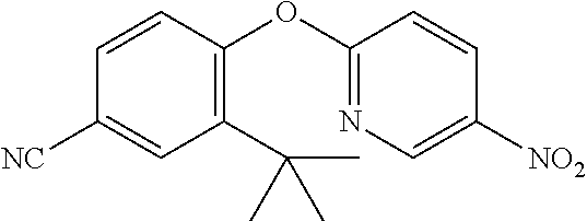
C1(OC2=NC=C([NO2])C=C2)=C(C(C)(C)C)C=C([NC])C=C1
